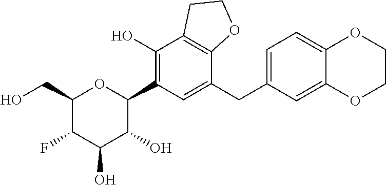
C1(CO)OC(C2=C(O)C3=C(C(CC4=CC=C5C(=C4)OCCO5)=C2)OCC3)C(O)C(O)C1F
